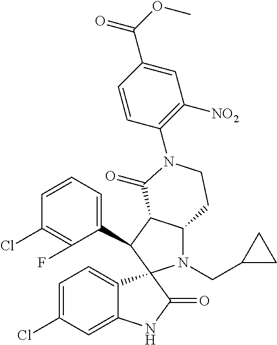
C1(C2C3C(N(CC4CC4)C24C2=CC=C(Cl)C=C2NC4=O)CCN(C2=C([NO2])C=C(C(OC)=O)C=C2)C3=O)=CC=CC(Cl)=C1F
